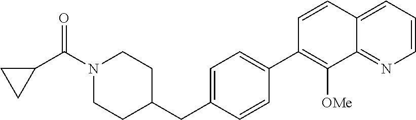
C1=C(CC2CCN(C(C3CC3)=O)CC2)C=CC(C2=C([OMe])C3=NC=CC=C3C=C2)=C1
